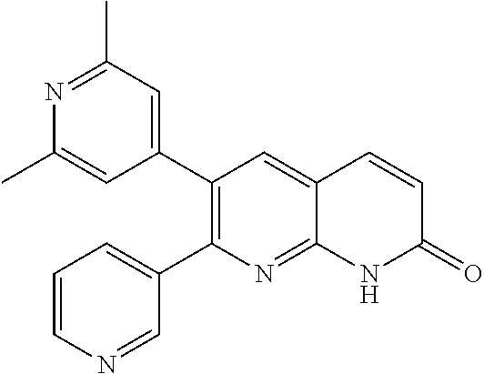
N1=C(C)C=C(C2=C(C3=CC=CN=C3)N=C3C(=C2)C=CC(=O)N3)C=C1C
